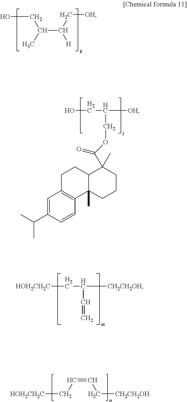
OCC(C)C([H])C[OH].OCC([OH])COC(=O)C1(C)C2C(C)(CCC1)C1=C(CC2)C=C(C(C)C)C=C1.[HOH2CH2C]CC([CH2CH2OH])C=C.[HOH2CH2C]CC=CC[CH2CH2OH]
